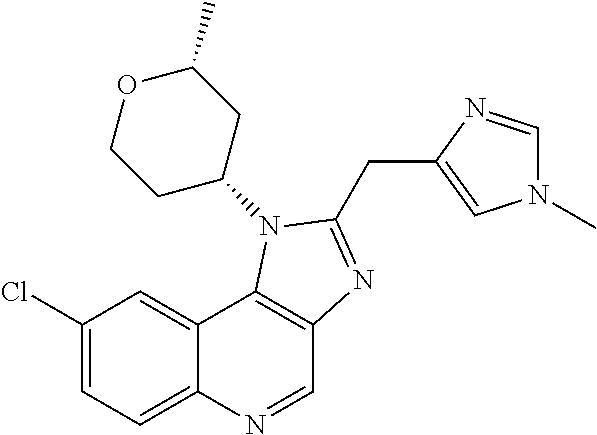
C1(Cl)=CC=C2C(=C1)C1=C(C=N2)N=C(CC2=CN(C)C=N2)N1C1CC(C)OCC1
